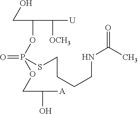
C(C(OP(=O)(SCCCCNC(=O)C)OCC([A])O)C([OCH3])[U])O
